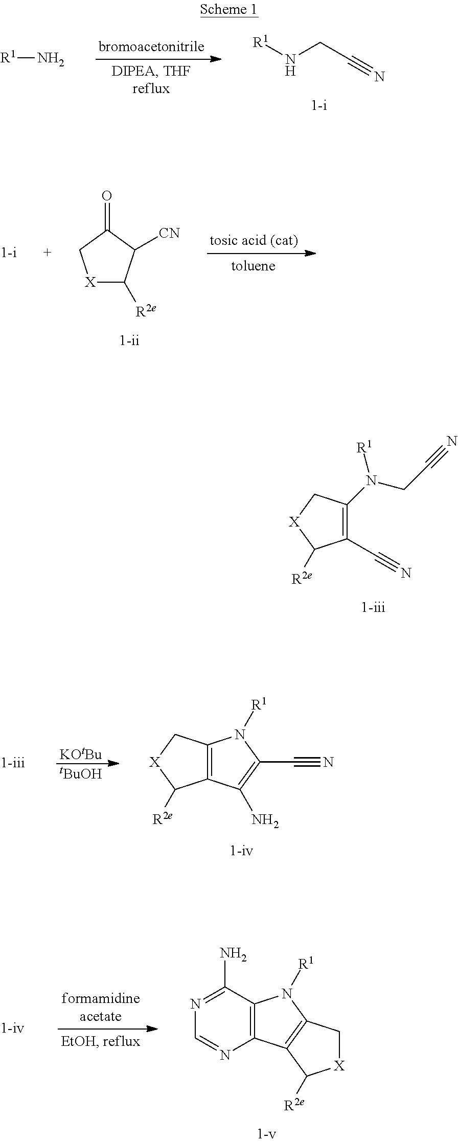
C1(C#N)=C(N(CC#N)[R1])C[X]C1[R2e].[R1]NCC#N.[R1]N.[X]1C([R2e])C([CN])C(=O)C1.[KOtBu].[tBuOH].C12=C(C[X]C1[R2e])N([R1])C(C#N)=C2N.C12=C(C(N)=NC=N1)N([R1])C1=C2C([R2e])[X]C1
